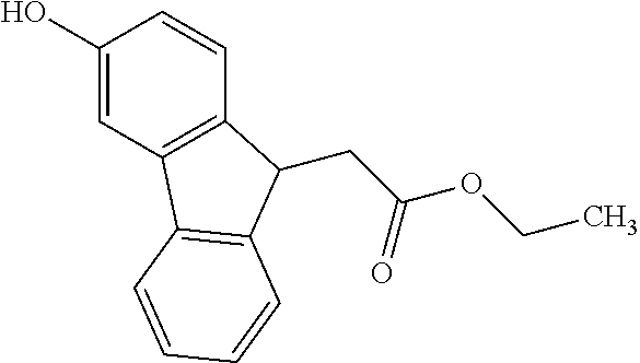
C1(O)=CC2=C(C=C1)C(CC(OCC)=O)C1=C2C=CC=C1
